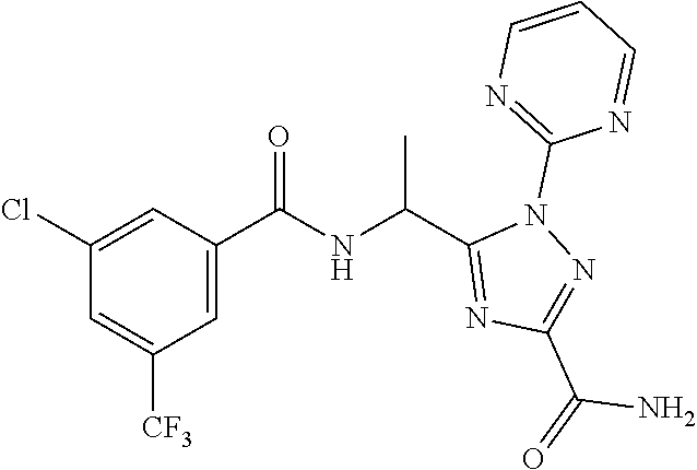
C1=C([CF3])C=C(C(=O)NC(C)C2=NC(C(N)=O)=NN2C2=NC=CC=N2)C=C1Cl
